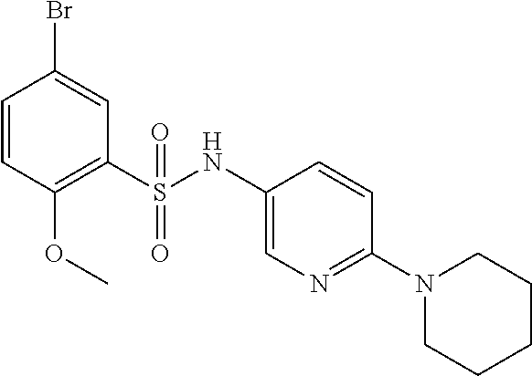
C1=CC(OC)=C(S(NC2=CN=C(N3CCCCC3)C=C2)(=O)=O)C=C1Br
